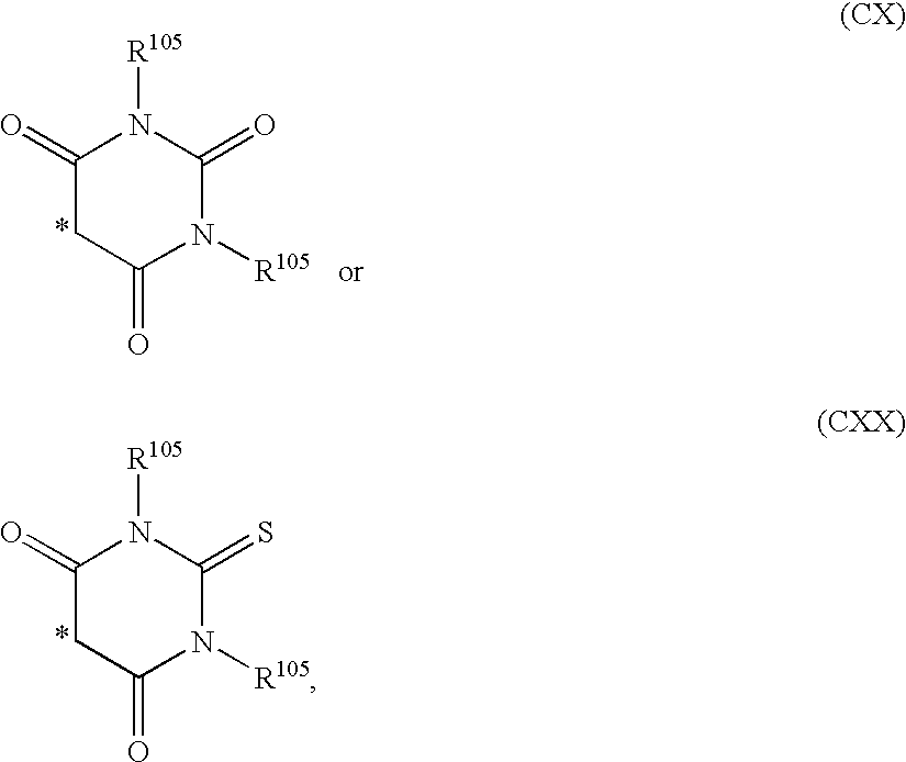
C1(=O)CC(=O)N([R105])C(=S)N1[R105].C1(=O)CC(=O)N([R105])C(=O)N1[R105]
